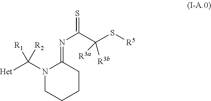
N1(C([Het])([R2])[R1])CCCCC1=NC(=S)C(S[R5])([R3a])[R3b]
